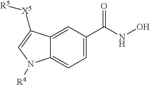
C1=C(C(NO)=O)C=C2C(=C1)N([R4])C=C2[X5][R5]
